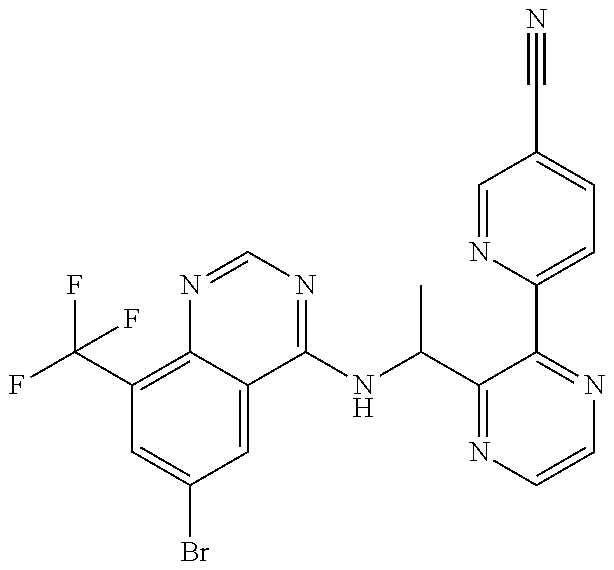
C1(C(F)(F)F)=C2C(=CC(Br)=C1)C(NC(C1=NC=CN=C1C1=CC=C(C#N)C=N1)C)=NC=N2
